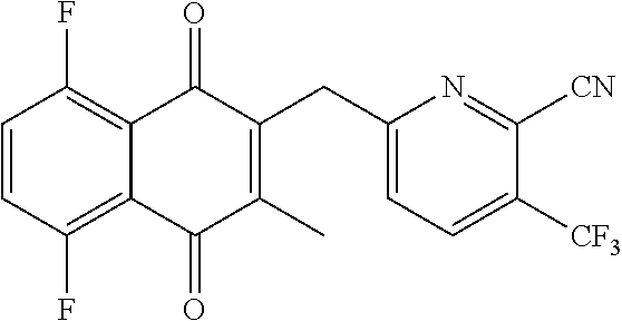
C1=CC(F)=C2C(=C1F)C(=O)C(CC1=CC=C([CF3])C([CN])=N1)=C(C)C2=O
